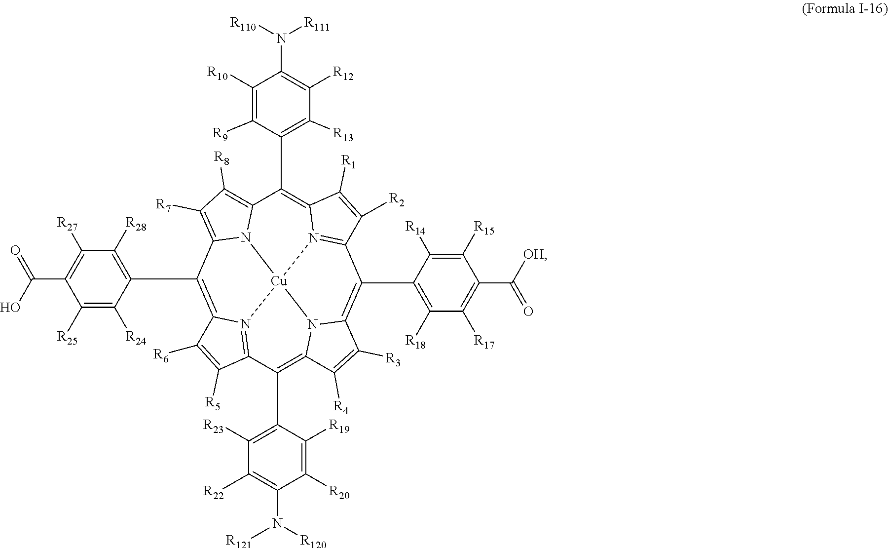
C1(C2=C([R28])C([R27])=C(C(O)=O)C([R25])=C2[R24])=C2N3=C(C(C4=C([R23])C([R22])=C(N([R120])[R121])C([R20])=C4[R19])=C4N5C(=C(C6=C([R18])C([R17])=C(C([OH])=O)C([R15])=C6[R14])C6=N7C(=C(C8=C([R13])C([R12])=C(N([R110])[R111])C([R10])=C8[R9])C8=C([R8])C([R7])=C1N8[Cu]753)C([R1])=C6[R2])C([R3])=C4[R4])C([R5])=C2[R6]
